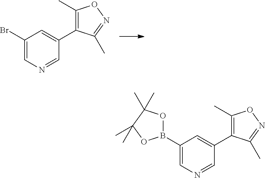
C1(B2OC(C)(C)C(C)(C)O2)=CN=CC(C2=C(C)ON=C2C)=C1.C1(Br)=CN=CC(C2=C(C)ON=C2C)=C1
